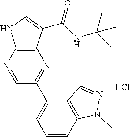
C12=C(C(C(NC(C)(C)C)=O)=CN1)N=C(C1=CC=CC3=C1C=NN3C)C=N2.Cl
